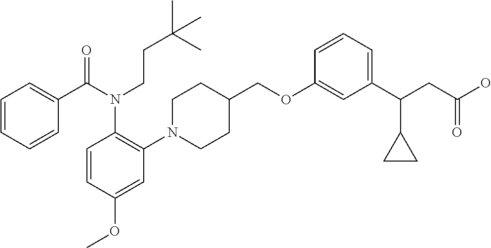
C1(OCC2CCN(C3=C(N(C(=O)C4=CC=CC=C4)CCC(C)(C)C)C=CC(OC)=C3)CC2)=CC(C(CC(O)=O)C2CC2)=CC=C1
